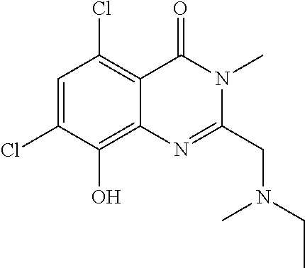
C1=C(Cl)C(O)=C2C(=C1Cl)C(=O)N(C)C(CN(CC)C)=N2
